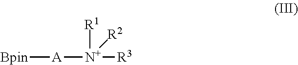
[A]([N+]([R3])([R1])[R2])[Bpin]
